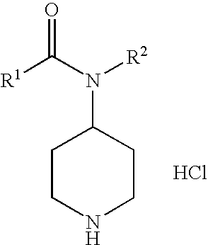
[R1]C(N([R2])C1CCNCC1)=O.Cl
